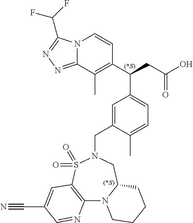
N12C(=NN=C1C(F)F)C(C)=C(C(CC(O)=O)C1=CC=C(C)C(CN3CC4N(C5=C(S3(=O)=O)C=C(C#N)C=N5)CCCC4)=C1)C=C2
